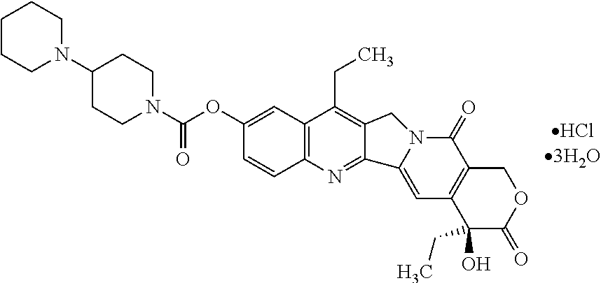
C1CCN(C2CCN(C(OC3=CC4=C(C=C3)N=C3C(=C4CC)CN4C(=O)C5=C(C=C34)C(O)(CC)C(=O)OC5)=O)CC2)CC1
